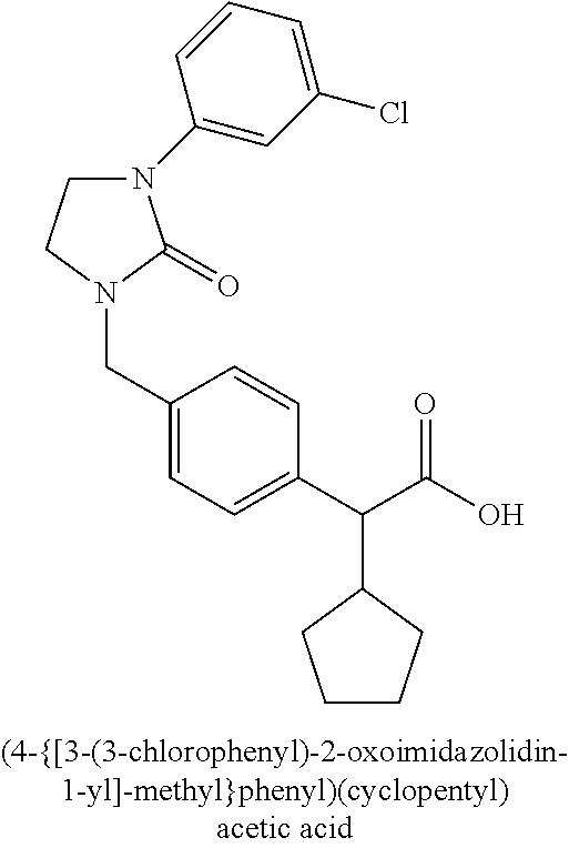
N1(CC2=CC=C(C(C(O)=O)C3CCCC3)C=C2)C(=O)N(C2=CC(Cl)=CC=C2)CC1
